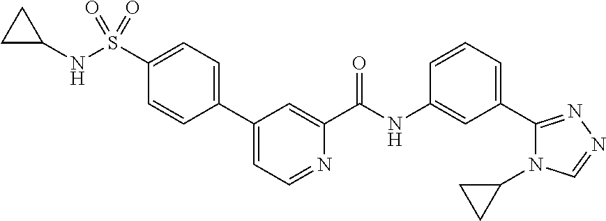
C1=C(S(NC2CC2)(=O)=O)C=CC(C2=CC=NC(C(NC3=CC(C4=NN=CN4C4CC4)=CC=C3)=O)=C2)=C1
